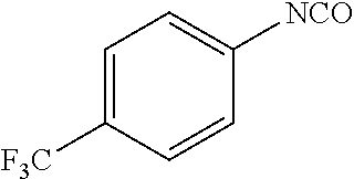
C1=C([F3C])C=CC([NCO])=C1
